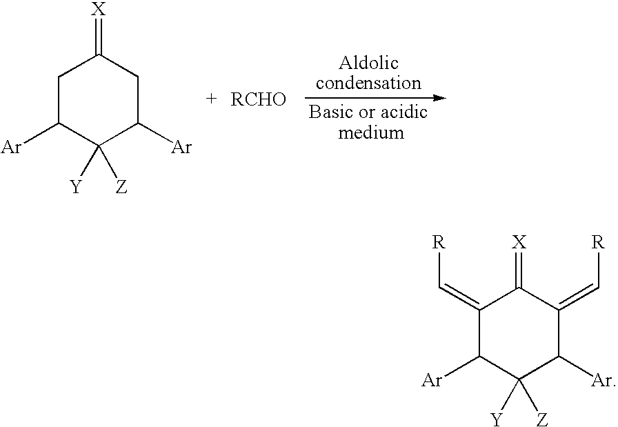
C1C([Ar])C([Y])([Z])C([Ar])CC1=[X].C1(=C[R])C([Ar])C([Y])([Z])C([Ar])C(=C[R])C1=[X]
